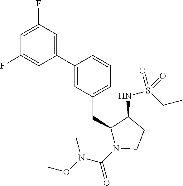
C1(C2=CC(CC3N(C(N(OC)C)=O)CCC3NS(CC)(=O)=O)=CC=C2)=CC(F)=CC(F)=C1
